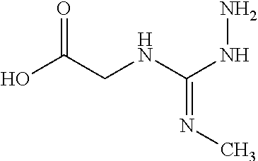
OC(CNC(NN)=NC)=O
